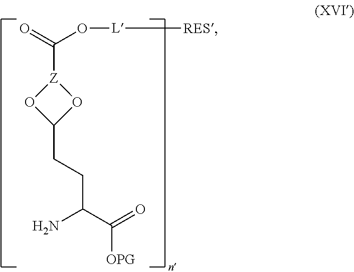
C([Z]1OC(CCC(C(=O)[OPG])N)O1)(O[L][RES])=O
